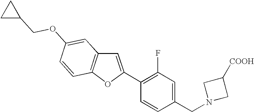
C1=C(C2=C(F)C=C(CN3CC([COOH])C3)C=C2)OC2=C1C=C(OCC1CC1)C=C2
